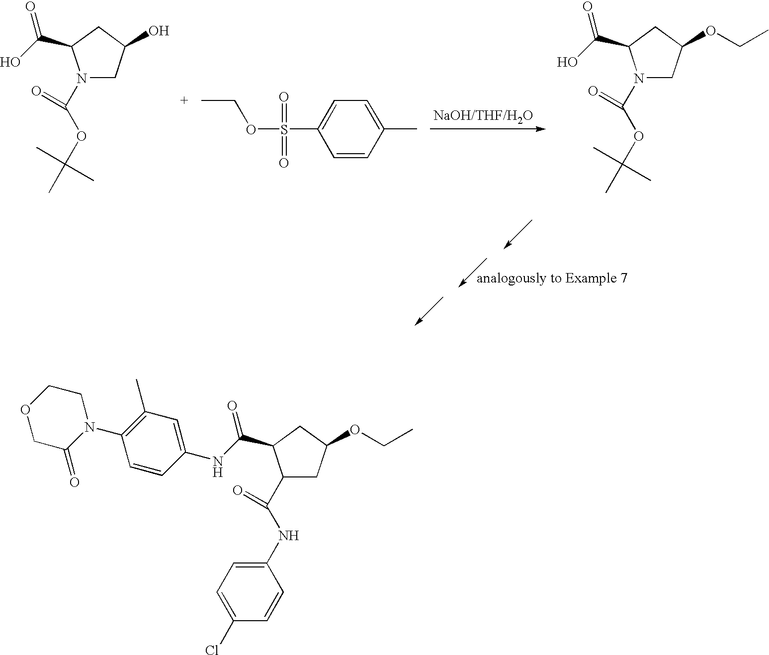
N1(C(OC(C)(C)C)=O)CC(O)CC1C(O)=O.CCOS(=O)(=O)C1=CC=C(C)C=C1.N1(C(OC(C)(C)C)=O)CC(OCC)CC1C(O)=O.C1(C(NC2=CC=C(Cl)C=C2)=O)CC(OCC)CC1C(NC1=CC(C)=C(N2C(=O)COCC2)C=C1)=O
